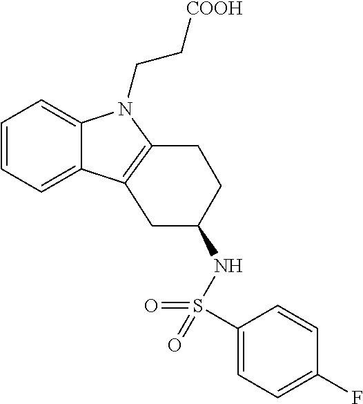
C1=CC=C2C(=C1)N(CC[COOH])C1=C2CC(NS(C2=CC=C(F)C=C2)(=O)=O)CC1
